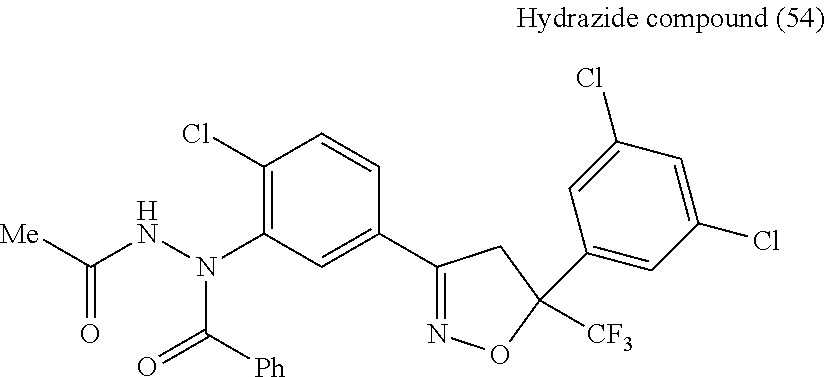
C1(Cl)=C(N(NC([Me])=O)C(=O)[Ph])C=C(C2=NOC(C3=CC(Cl)=CC(Cl)=C3)([CF3])C2)C=C1
